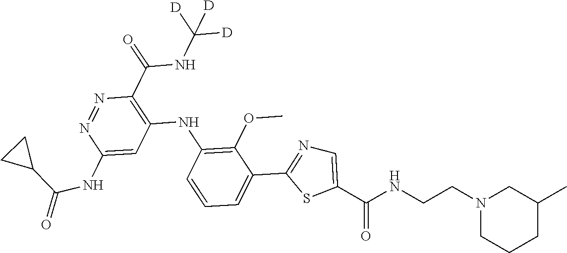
C1(C(NC([D])([D])[D])=O)=C(NC2=C(OC)C(C3=NC=C(C(NCCN4CCCC(C)C4)=O)S3)=CC=C2)C=C(NC(=O)C2CC2)N=N1
